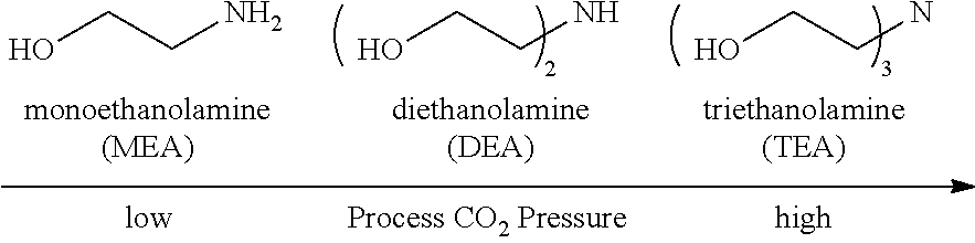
OCCN.OCCN.OCCN
